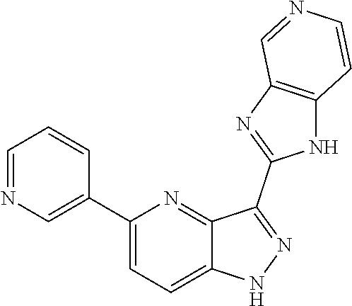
C1(C2=CN=CC=C2)=CC=C2C(=N1)C(C1=NC3=C(N1)C=CN=C3)=NN2
